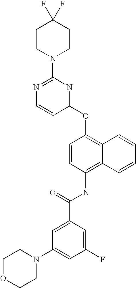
N1=C(N2CCC(F)(F)CC2)N=C(OC2=C3C(=C(NC(C4=CC(N5CCOCC5)=CC(F)=C4)=O)C=C2)C=CC=C3)C=C1
